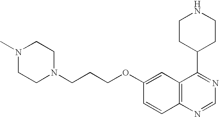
C12=C(N=CN=C1C1CCNCC1)C=CC(OCCCN1CCN(C)CC1)=C2
